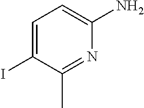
C1=C(I)C(C)=NC(N)=C1
